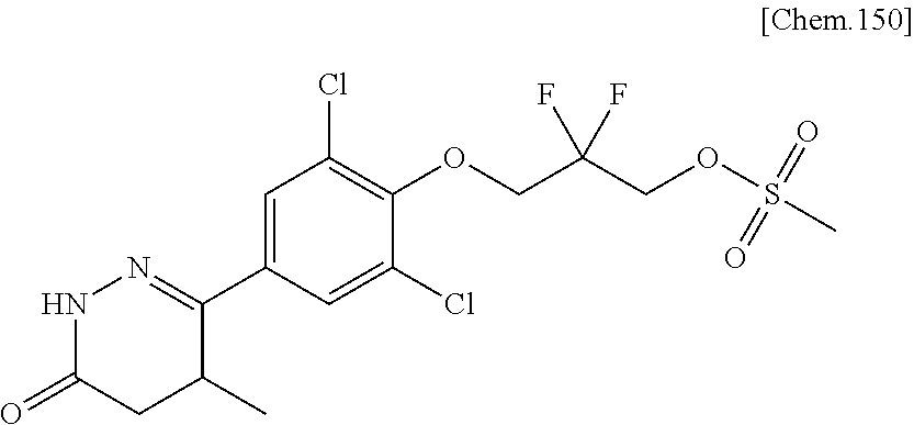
C1(C2=NNC(=O)CC2C)=CC(Cl)=C(OCC(COS(C)(=O)=O)(F)F)C(Cl)=C1
